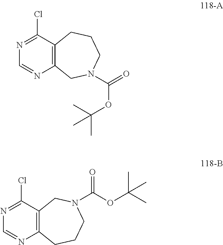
C12=C(C(Cl)=NC=N1)CCCN(C(=O)OC(C)(C)C)C2.C12=C(C(Cl)=NC=N1)CN(C(OC(C)(C)C)=O)CCC2
